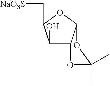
C1(O)C2C(OC1C[NaO3S])OC(C)(C)O2
